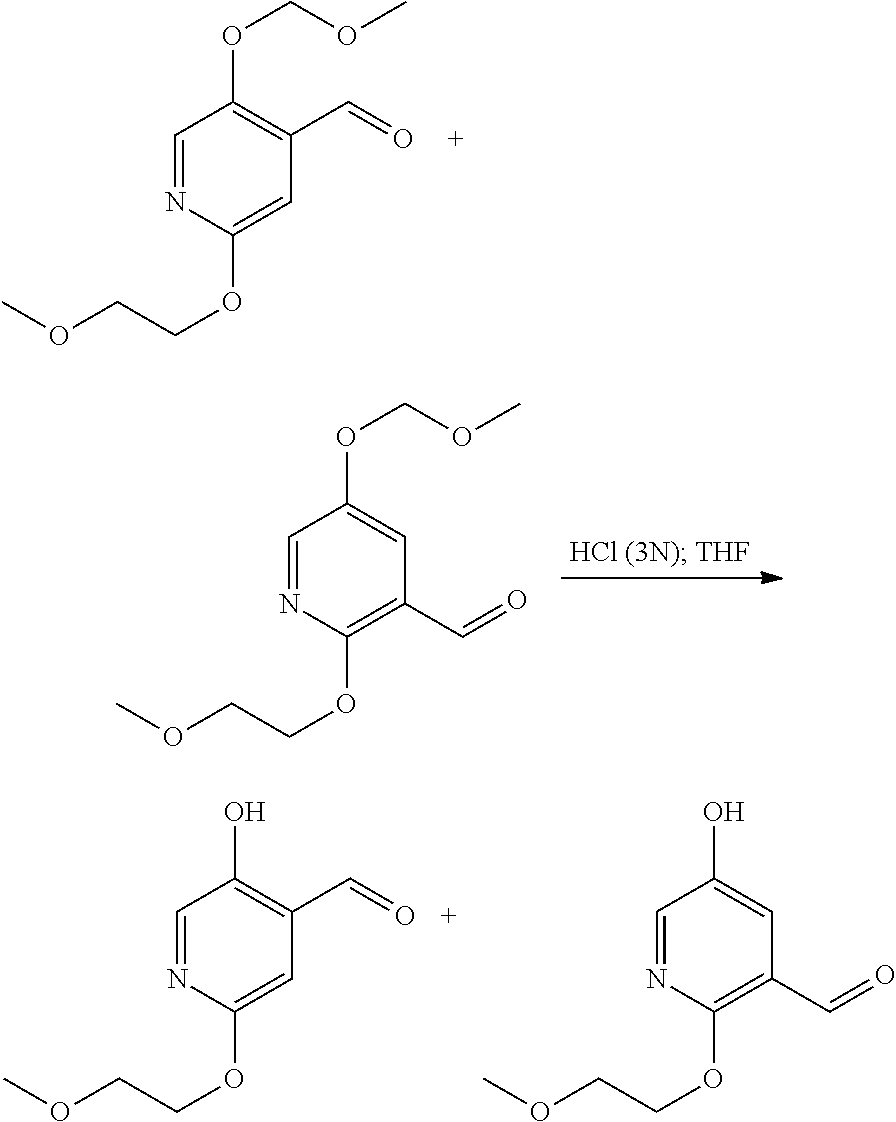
C1=NC(OCCOC)=CC(C=O)=C1OCOC.C1=NC(OCCOC)=C(C=O)C=C1OCOC.C1=NC(OCCOC)=CC(C=O)=C1O.C1=NC(OCCOC)=C(C=O)C=C1O
